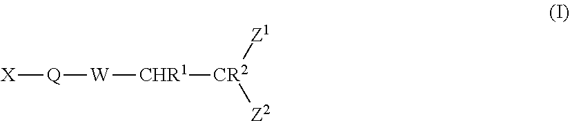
[X][Q][W][CHR1][CR2]([Z1])[Z2]
